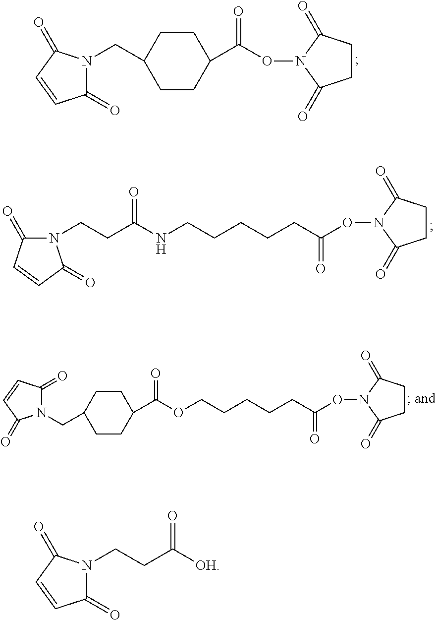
C1(=O)N(CC2CCC(C(ON3C(=O)CCC3=O)=O)CC2)C(=O)C=C1.O(N1C(=O)CCC1=O)C(CCCCCNC(CCN1C(=O)C=CC1=O)=O)=O.N1(CC2CCC(C(OCCCCCC(ON3C(=O)CCC3=O)=O)=O)CC2)C(=O)C=CC1=O.C1(=O)N(CCC([OH])=O)C(=O)C=C1
